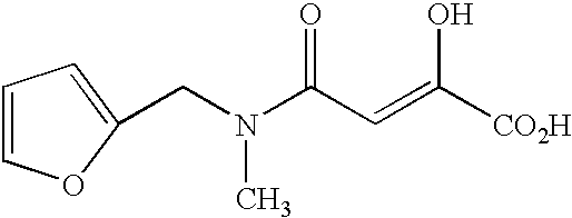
C1=COC(CN(C)C(C=C(O)[CO2H])=O)=C1
